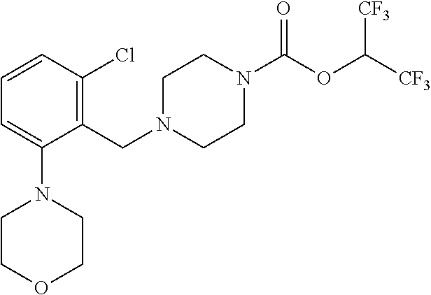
N1(C(OC([CF3])[CF3])=O)CCN(CC2=C(Cl)C=CC=C2N2CCOCC2)CC1
